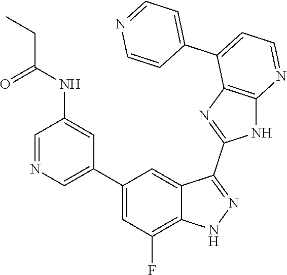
C1=NC=C(C2=CC(F)=C3C(=C2)C(C2=NC4=C(N2)N=CC=C4C2=CC=NC=C2)=NN3)C=C1NC(=O)CC
